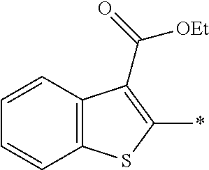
C12=C(C(C(=O)[OEt])=C(*)S1)C=CC=C2
